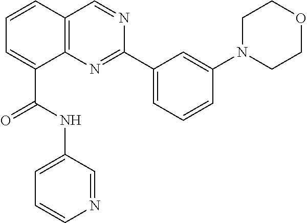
C1=CC2=C(C(C(NC3=CC=CN=C3)=O)=C1)N=C(C1=CC=CC(N3CCOCC3)=C1)N=C2
